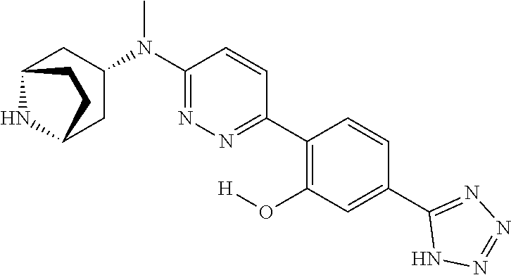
C1(C2=CC(O[H])=C(C3=NN=C(N(C)C4CC5NC(C4)CC5)C=C3)C=C2)=NN=NN1
